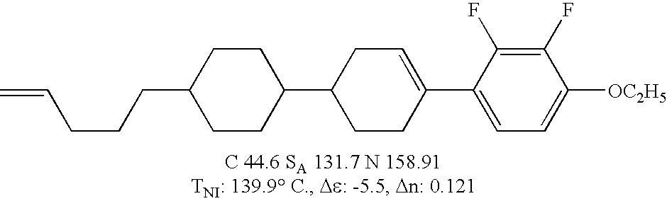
C1(F)=C(F)C(C2=CCC(C3CCC(CCCC=C)CC3)CC2)=CC=C1[OC2H5]
